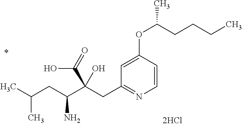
C1=CC(OC(C)CCCC)=CC(CC(C(CC(C)C)N)(C(=O)O)O)=N1
